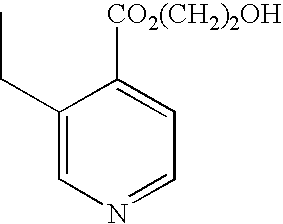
C1(CC)=CN=CC=C1[CO2(CH2)2OH]
